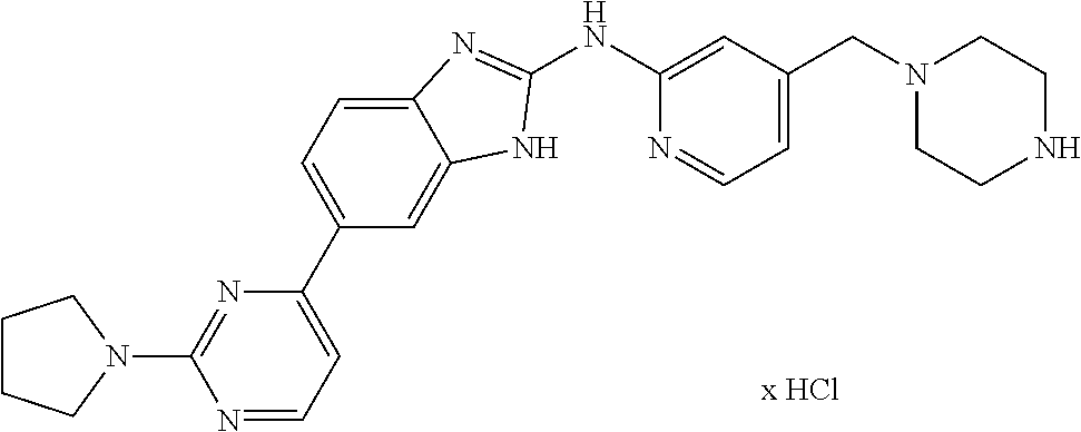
N1(CC2=CC=NC(NC3=NC4=CC=C(C5=CC=NC(N6CCCC6)=N5)C=C4N3)=C2)CCNCC1
